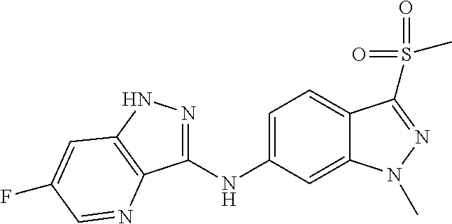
C1(NC2=CC=C3C(=C2)N(C)N=C3S(C)(=O)=O)=NNC2=C1N=CC(F)=C2
